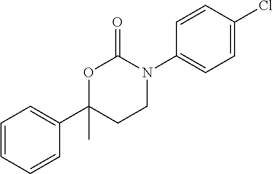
O1C(C2=CC=CC=C2)(C)CCN(C2=CC=C(Cl)C=C2)C1=O
